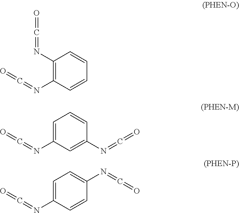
C1(N=C=O)=C(N=C=O)C=CC=C1.C1=C(N=C=O)C=C(N=C=O)C=C1.C1=C(N=C=O)C=CC(N=C=O)=C1
